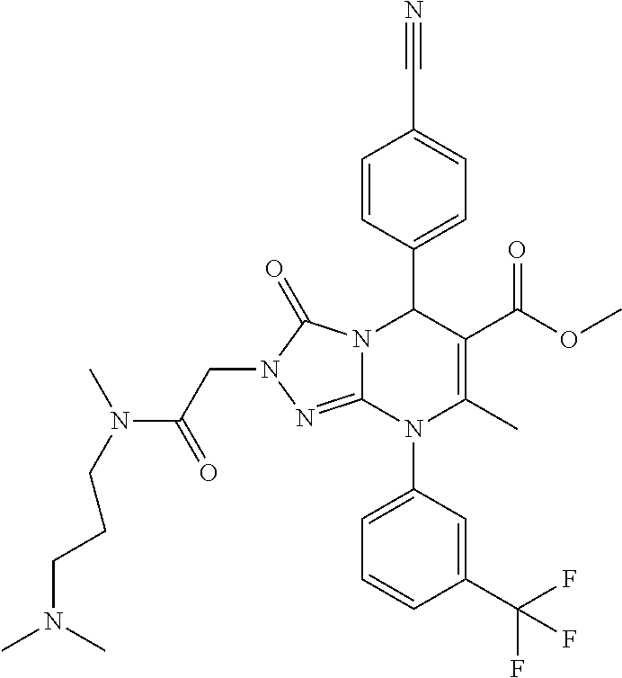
C1=CC(C2N3C(=NN(CC(N(C)CCCN(C)C)=O)C3=O)N(C3=CC=CC(C(F)(F)F)=C3)C(C)=C2C(OC)=O)=CC=C1C#N
